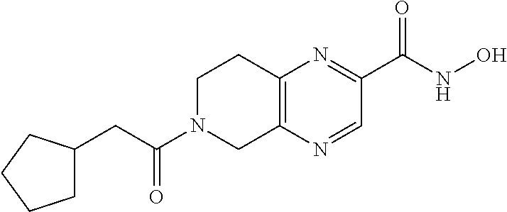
C12=C(N=CC(C(NO)=O)=N1)CN(C(CC1CCCC1)=O)CC2
